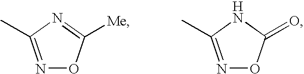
N1=C(C)N=C([Me])O1.N1=C(C)NC(=O)O1
